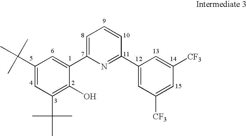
C1(C(C)(C)C)=CC(C(C)(C)C)=C(O)C(C2=CC=CC(C3=CC([CF3])=CC([CF3])=C3)=N2)=C1
